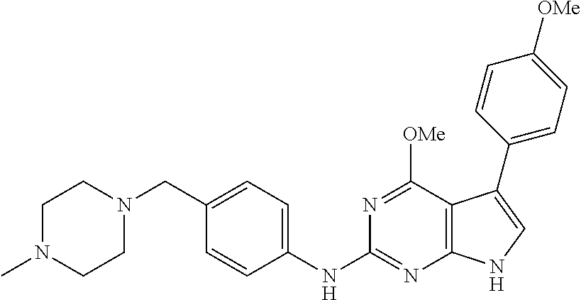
C1N(C)CCN(CC2=CC=C(NC3=NC4=C(C([OMe])=N3)C(C3=CC=C([OMe])C=C3)=CN4)C=C2)C1
